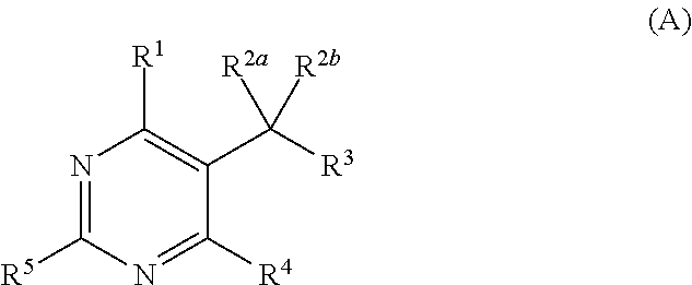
N1=C([R5])N=C([R4])C(C([R3])([R2a])[R2b])=C1[R1]
